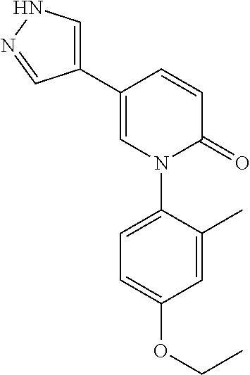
C1=CC(C2=CNN=C2)=CN(C2=CC=C(OCC)C=C2C)C1=O
